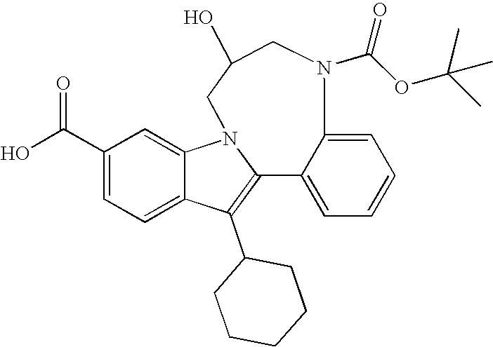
C1(C(O)=O)=CC=C2C(=C1)N1C(=C2C2CCCCC2)C2=CC=CC=C2N(C(OC(C)(C)C)=O)CC(O)C1
